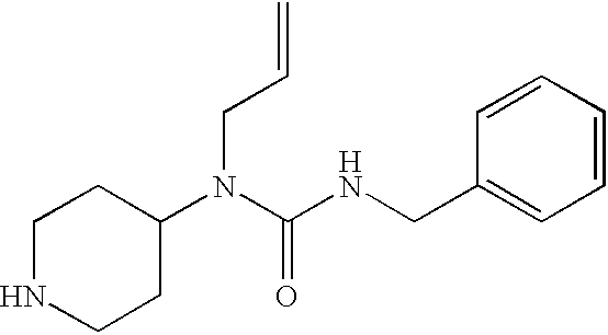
N1CCC(N(C(NCC2=CC=CC=C2)=O)CC=C)CC1
